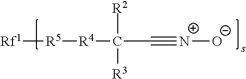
[Rf1][R5][R4]C(C#[N+][O-])([R2])[R3]
